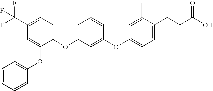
C1=C(OC2=CC(C(F)(F)F)=CC=C2OC2=CC=CC(OC3=CC=C(CCC(O)=O)C(C)=C3)=C2)C=CC=C1
